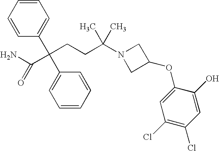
C1=CC=CC(C(C2=CC=CC=C2)(C(N)=O)CCC(N2CC(OC3=CC(Cl)=C(Cl)C=C3O)C2)(C)C)=C1
